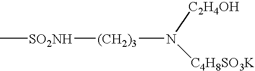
C[SO2NH][(CH2)3]N([C2H4OH])[C4H8SO3K]
